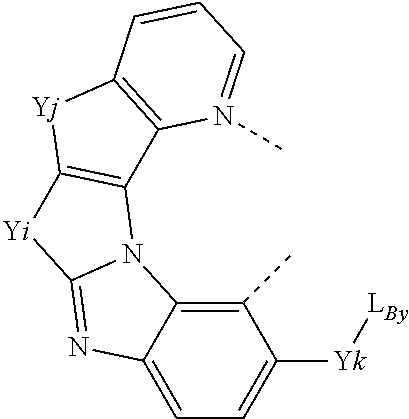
C1=C2C(=C(C)C([Yk][LBy])=C1)N1C(=N2)[Yi]C2=C1C1=C([Yj]2)C=CC=N1C
